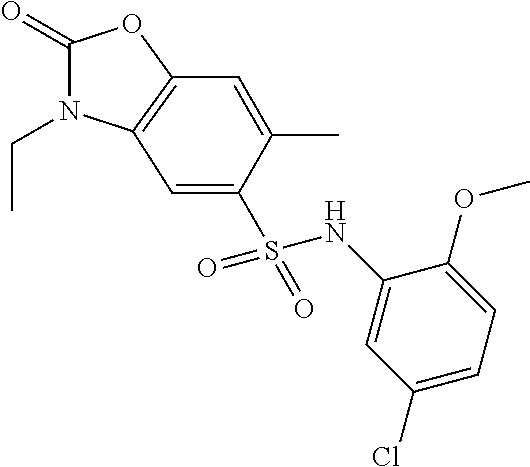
C1(=O)N(CC)C2=C(O1)C=C(C)C(S(=O)(NC1=CC(Cl)=CC=C1OC)=O)=C2
